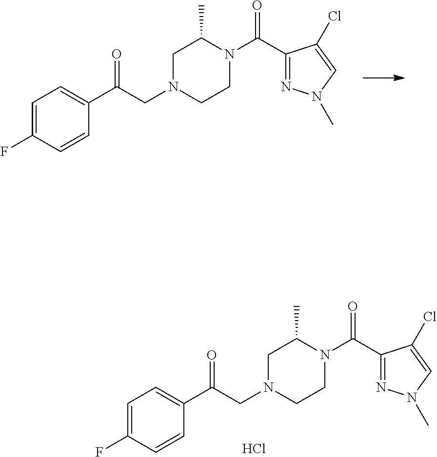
C1=C(F)C=CC(C(CN2CCN(C(C3=NN(C)C=C3Cl)=O)C(C)C2)=O)=C1.C1=C(F)C=CC(C(CN2CCN(C(C3=NN(C)C=C3Cl)=O)C(C)C2)=O)=C1.Cl
